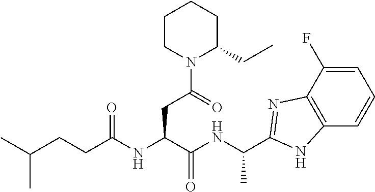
C(CC(NC(C(NC(C)C1=NC2=C(C=CC=C2F)N1)=O)CC(N1C(CC)CCCC1)=O)=O)C(C)C
